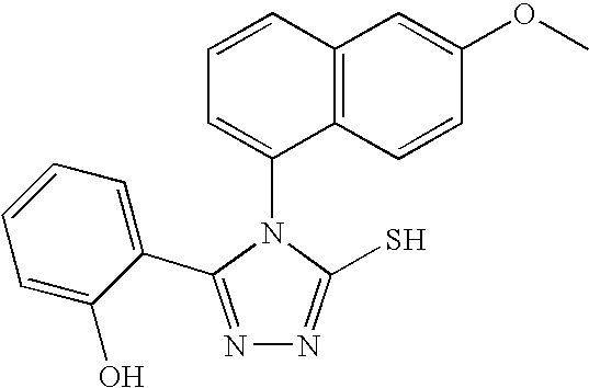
N1=C(C2=CC=CC=C2O)N(C2=CC=CC3=C2C=CC(OC)=C3)C(S)=N1
